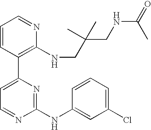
C1=CC(C2=CC=NC(NC3=CC(Cl)=CC=C3)=N2)=C(NCC(CNC(=O)C)(C)C)N=C1
